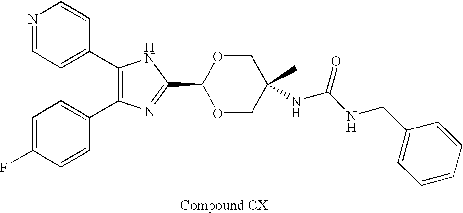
C1(C2=CC=NC=C2)=C(C2=CC=C(F)C=C2)N=C(C2OCC(C)(NC(NCC3=CC=CC=C3)=O)CO2)N1
